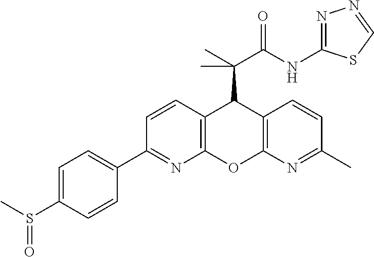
C12=C(N=C(C)C=C1)OC1=C(C2C(C)(C(NC2=NN=CS2)=O)C)C=CC(C2=CC=C(S(C)=O)C=C2)=N1
